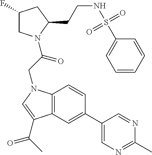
N(CCC1CC(F)CN1C(CN1C2=C(C(C(C)=O)=C1)C=C(C1=CN=C(C)N=C1)C=C2)=O)S(C1=CC=CC=C1)(=O)=O
